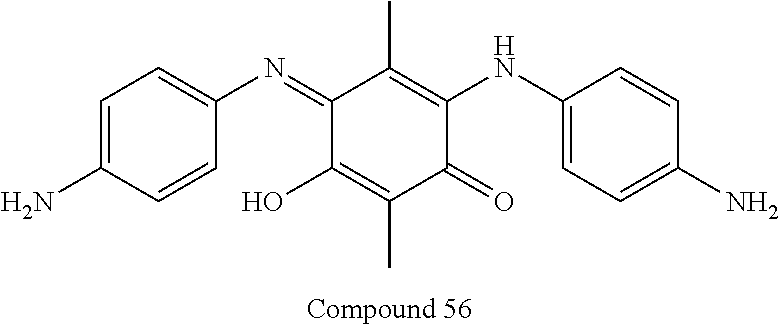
C1=C(N)C=CC(N=C2C(O)=C(C)C(=O)C(NC3=CC=C(N)C=C3)=C2C)=C1
